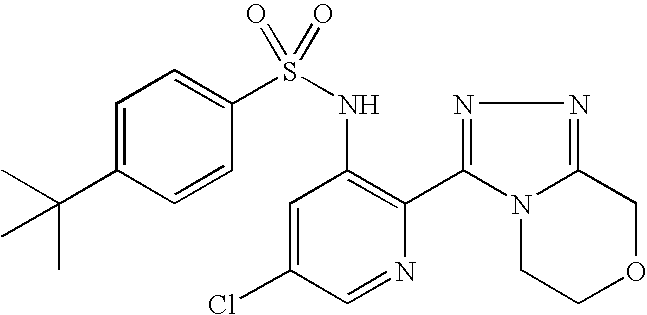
C1=C(C(C)(C)C)C=CC(S(NC2=C(C3=NN=C4N3CCOC4)N=CC(Cl)=C2)(=O)=O)=C1
